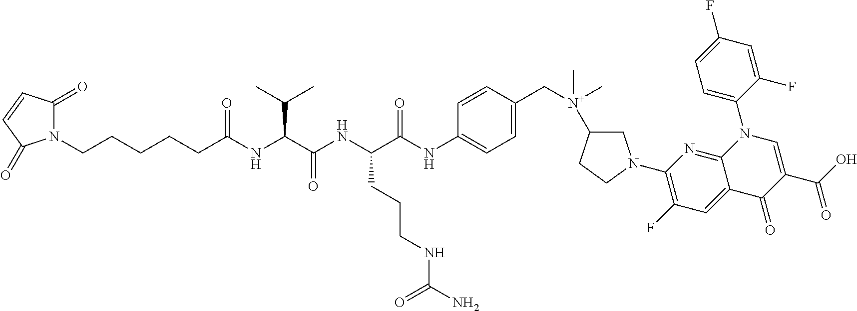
N1(CCCCCC(NC(C(NC(C(NC2=CC=C(C[N+](C)(C)C3CN(C4=C(F)C=C5C(=N4)N(C4=CC=C(F)C=C4F)C=C(C(O)=O)C5=O)CC3)C=C2)=O)CCCNC(=O)N)=O)C(C)C)=O)C(=O)C=CC1=O
